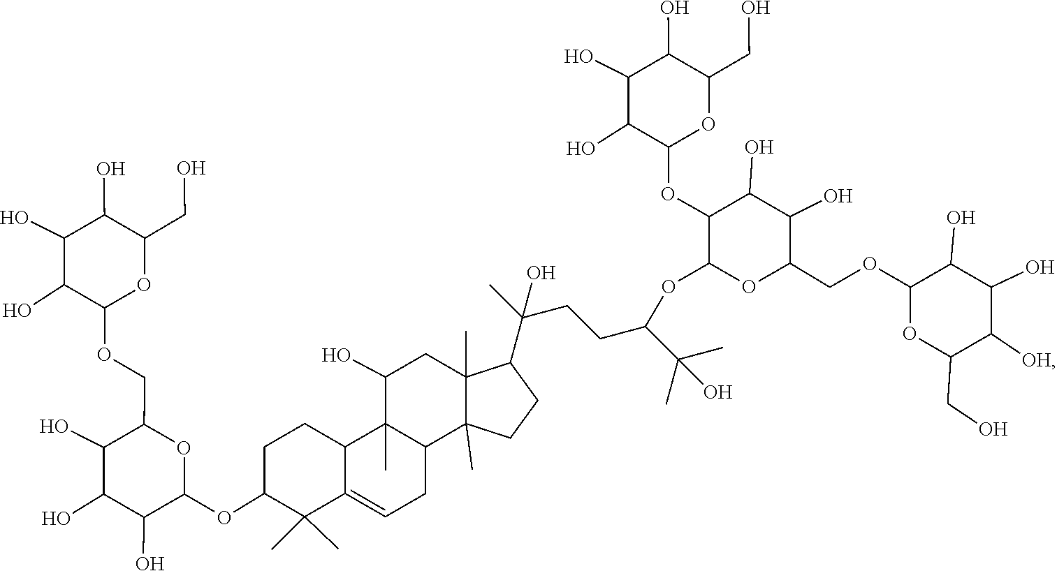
OC1C(O)C(OC2C(C)(C)C3=CCC4C(C)(C3CC2)C(O)CC2(C)C(C(C)(CCC(OC3OC(COC5OC(CO)C([OH])C(O)C5O)C(O)C(O)C3OC3C(O)C(O)C(O)C(CO)O3)C(C)(C)O)O)CCC42C)OC(COC2C(O)C(O)C(O)C(CO)O2)C1O
